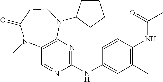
N(C1=C(C)C=C(NC2=NC3=C(C=N2)N(C)C(=O)CCN3C2CCCC2)C=C1)C(C)=O
